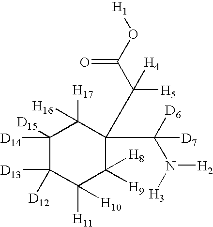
C1([D14])([D15])C([D13])([D12])C([H11])([H10])C([H9])([H8])C(C(C(O[H1])=O)([H5])[H4])(C([D6])(N([H3])[H2])[D7])C1([H17])[H16]
